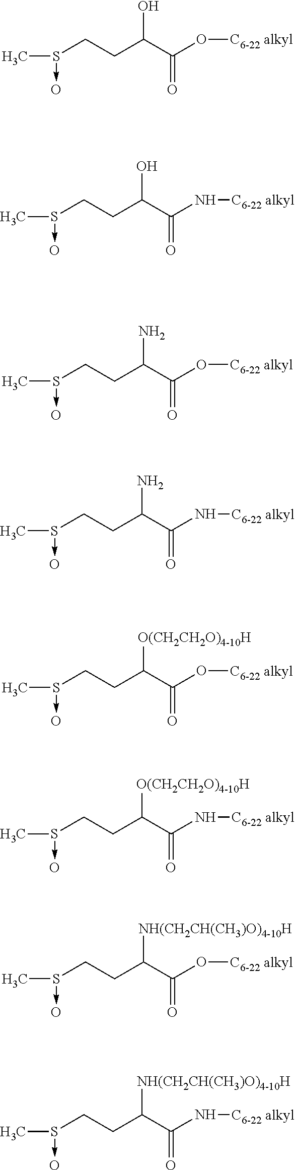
CS(CCC(C(O[C6-22 alkyl])=O)O)->O.CS(CCC(C(N[C6-22 alkyl])=O)O)->O.CS(CCC(C(O[C6-22 alkyl])=O)N)->O.CS(CCC(C(N[C6-22 alkyl])=O)N)->O.CS(CCC(C(O[C6-22 alkyl])=O)[O(CH2CH2O)4-10H])->O.CS(CCC(C(N[C6-22 alkyl])=O)[O(CH2CH2O)4-10H])->O.CS(CCC(C(O[C6-22 alkyl])=O)[NH(CH2CH(CH3)O)4-10H])->O.CS(CCC(C(N[C6-22 alkyl])=O)[NH(CH2CH(CH3)O)4-10H])->O
